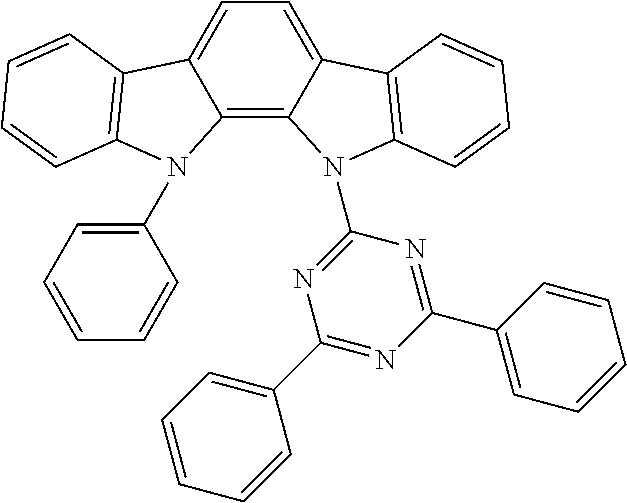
C1=C2C(=C3C(=C1)C1=C(N3C3=NC(C4=CC=CC=C4)=NC(C4=CC=CC=C4)=N3)C=CC=C1)N(C1=CC=CC=C1)C1=C2C=CC=C1
